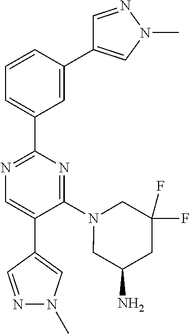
N1=C(C2=CC=CC(C3=CN(C)N=C3)=C2)N=C(N2CC(N)CC(F)(F)C2)C(C2=CN(C)N=C2)=C1
